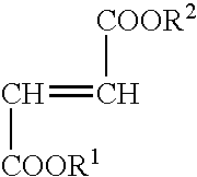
C([COOR1])=C[COOR2]
